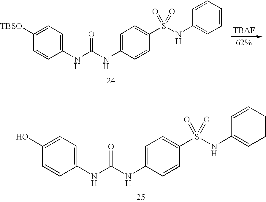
C1(NC(NC2=CC=C(S(NC3=CC=CC=C3)(=O)=O)C=C2)=O)=CC=C([TBSO])C=C1.C1(NC(NC2=CC=C(S(NC3=CC=CC=C3)(=O)=O)C=C2)=O)=CC=C(O)C=C1
